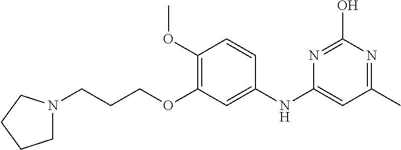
C1(OC)=C(OCCCN2CCCC2)C=C(NC2=CC(C)=NC(O)=N2)C=C1
